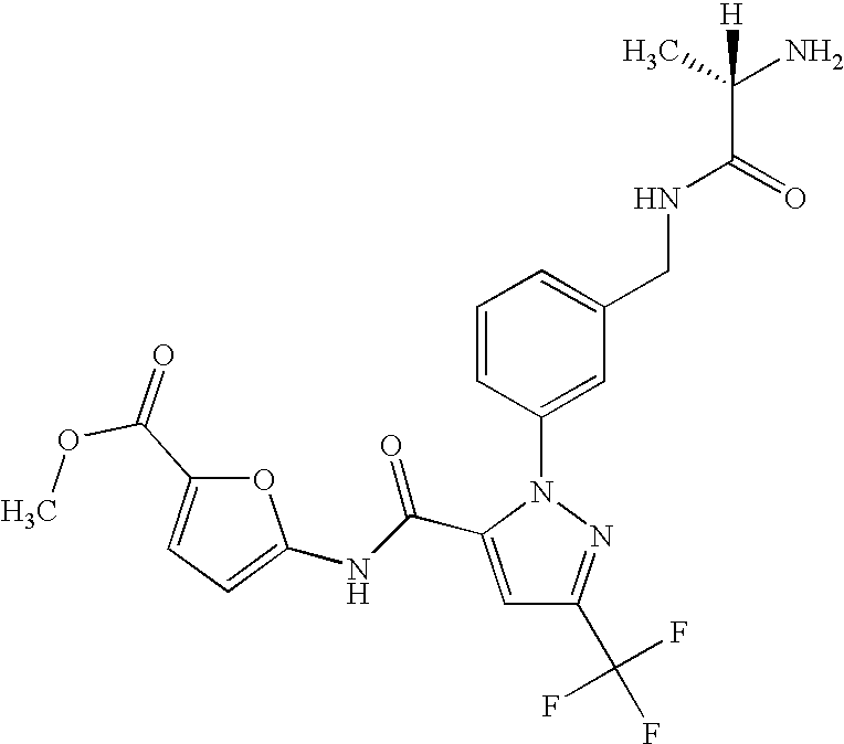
C1=C(C(NC2=CC=C(C(OC)=O)O2)=O)N(C2=CC(CNC(C(N)(C)[H])=O)=CC=C2)N=C1C(F)(F)F
